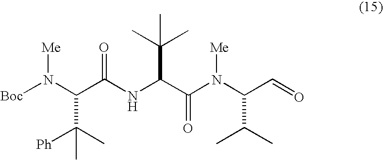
[Boc]N(C(C(NC(C(N(C(C=O)C(C)C)[Me])=O)C(C)(C)C)=O)C(C)([Ph])C)[Me]
